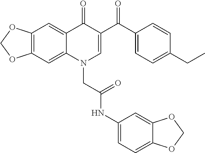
C12=C(C=C3C(=C1)C(=O)C(C(C1=CC=C(CC)C=C1)=O)=CN3CC(NC1=CC=C3C(=C1)OCO3)=O)OCO2
